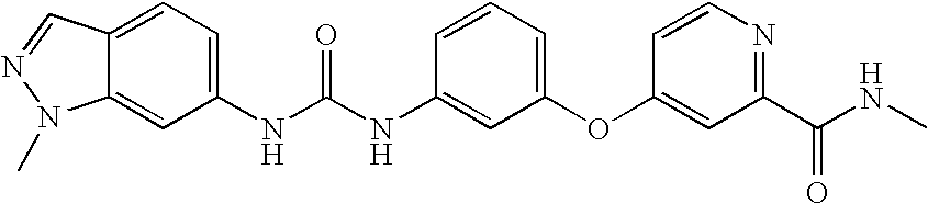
C1(NC(NC2=CC(OC3=CC(C(NC)=O)=NC=C3)=CC=C2)=O)=CC=C2C(=C1)N(C)N=C2
